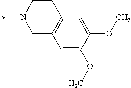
C1=C(OC)C(OC)=CC2=C1CN(C)CC2
